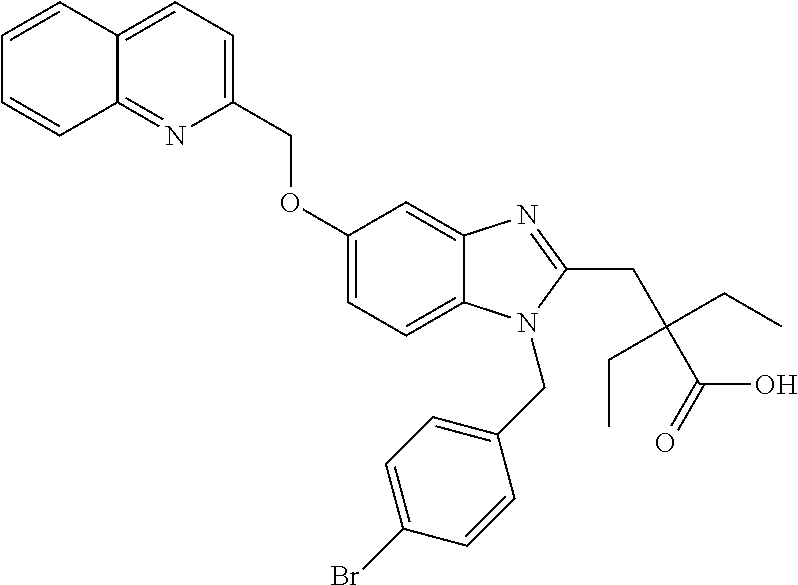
C1=CC2=CC=C(COC3=CC=C4C(=C3)N=C(CC(C(=O)O)(CC)CC)N4CC3=CC=C(Br)C=C3)N=C2C=C1
